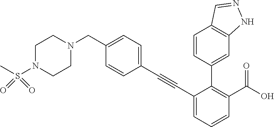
C1(CN2CCN(S(C)(=O)=O)CC2)=CC=C(C#CC2=CC=CC(C(O)=O)=C2C2=CC3=C(C=C2)C=NN3)C=C1
